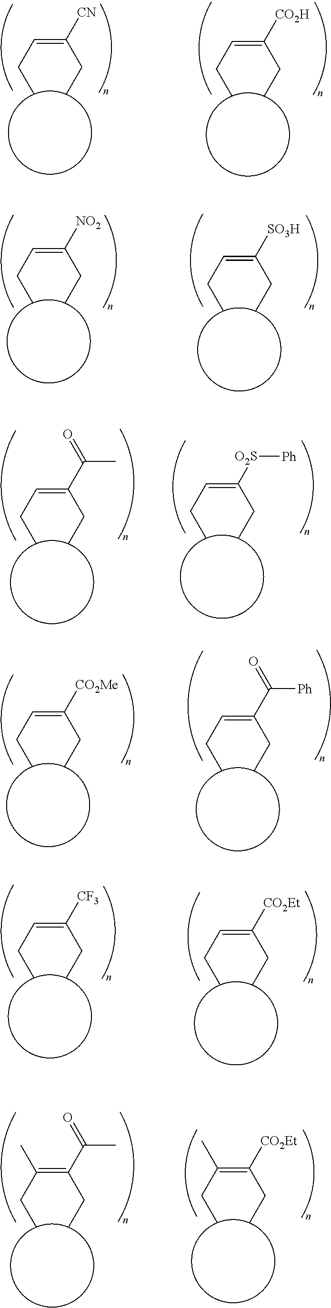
CCC(=CCC)[CN].CCC(=CCC)[CO2H].CCC(=CCC)[NO2].CCC(=CCC)[SO3H].CCC(=CCC)C(C)=O.CCC(=CCC)[O2S][Ph].CCC(=CCC)[CO2Me].CCC(=CCC)C([Ph])=O.CCC(=CCC)[CO2Et].CCC(=CCC)[CF3].CCC(=C(CC)C)[CO2Et].CCC(=C(CC)C)C(C)=O
